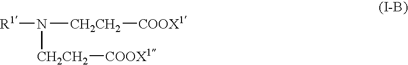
[R1]N([CH2CH2][COOX1])[CH2CH2][COOX1]
